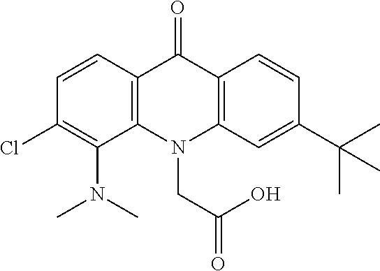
C12=C(N(CC(=O)O)C3=C(C1=O)C=CC(C(C)(C)C)=C3)C(N(C)C)=C(Cl)C=C2
